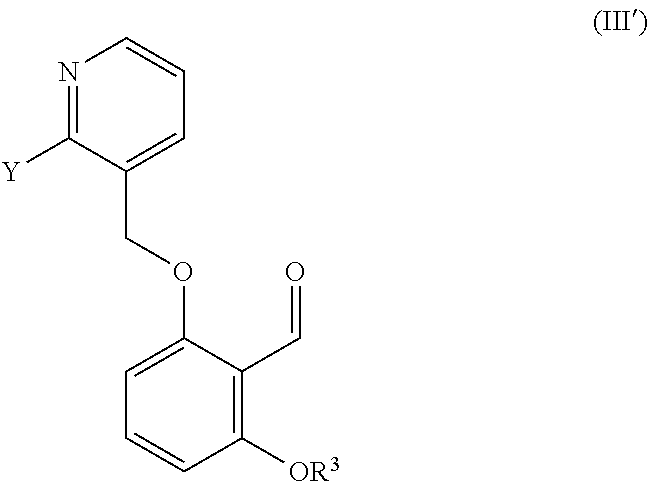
C1=C(OCC2=CC=CN=C2[Y])C(C=O)=C([OR3])C=C1
